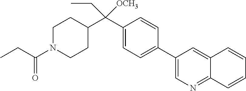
C1(C2=CC=C(C(C3CCN(C(CC)=O)CC3)([OCH3])CC)C=C2)=CN=C2C(=C1)C=CC=C2
